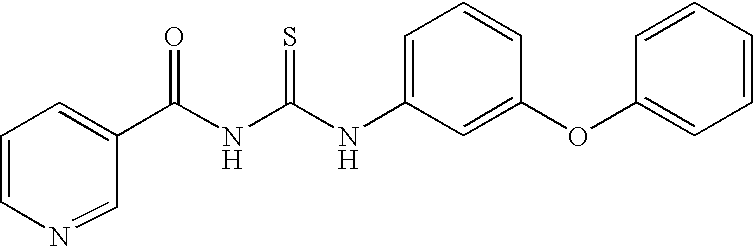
C(NC(NC1=CC=CC(OC2=CC=CC=C2)=C1)=S)(=O)C1=CC=CN=C1
